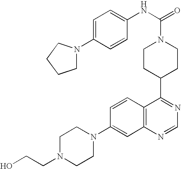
C1=CC2=C(C=C1N1CCN(CCO)CC1)N=CN=C2C1CCN(C(NC2=CC=C(N3CCCC3)C=C2)=O)CC1
